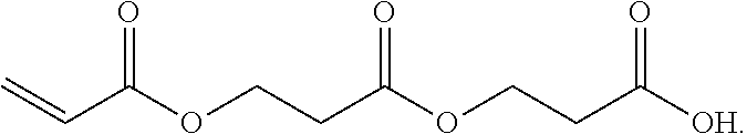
C(CC(OCCC([OH])=O)=O)OC(C=C)=O
